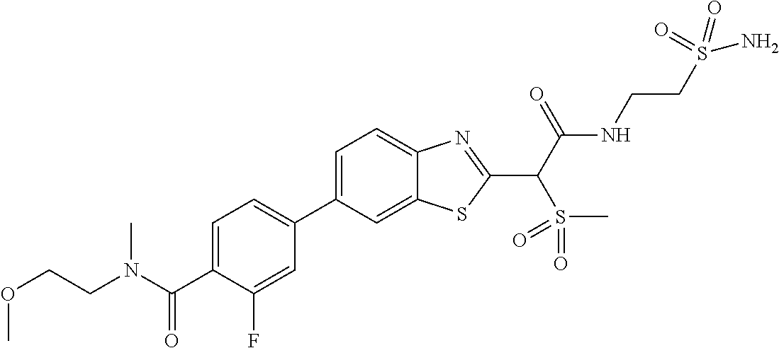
C1=C(C2=CC=C(C(N(CCOC)C)=O)C(F)=C2)C=C2C(=C1)N=C(C(C(NCCS(N)(=O)=O)=O)S(=O)(=O)C)S2
